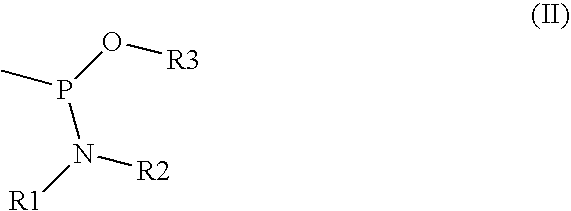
P(N([R1])[R2])(O[R3])C
